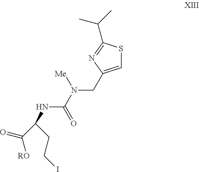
C(N(C(NC(CCI)C([RO])=O)=O)[Me])C1=CSC(C(C)C)=N1
